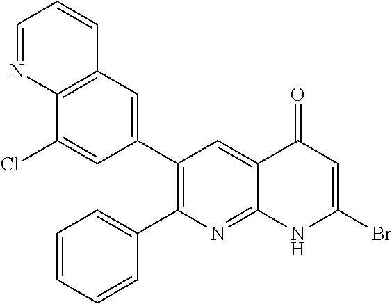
C12=C(C=C(C3=C(C4=CC=CC=C4)N=C4C(=C3)C(=O)C=C(Br)N4)C=C1Cl)C=CC=N2
